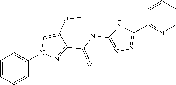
C1=CC=CC(N2N=C(C(NC3=NN=C(C4=NC=CC=C4)N3)=O)C(OC)=C2)=C1
